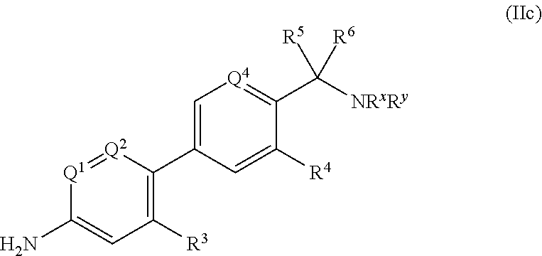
[Q1]1=[Q2]C(C2=C[Q4]=C(C([NRxRy])([R5])[R6])C([R4])=C2)=C([R3])C=C1N
